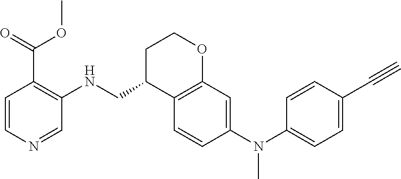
C1=CC(N(C2=CC=C(C#C)C=C2)C)=CC2=C1C(CNC1=C(C(OC)=O)C=CN=C1)CCO2
